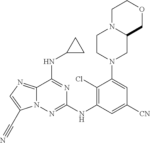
C12=NC=C(C#N)N1N=C(NC1=C(Cl)C(N3CC4N(CC3)CCOC4)=CC([CN])=C1)N=C2NC1CC1
